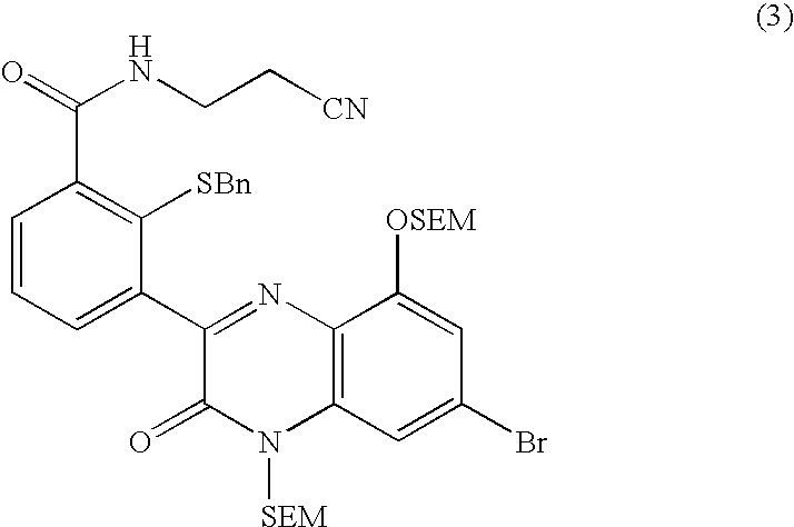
C1=CC=C(C2=NC3=C(N([SEM])C2=O)C=C(Br)C=C3[OSEM])C([SBn])=C1C(=O)NCC[CN]
